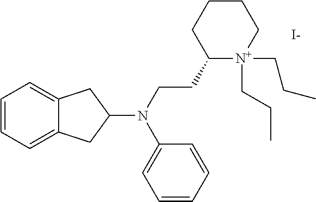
C1=CC=C2C(=C1)CC(N(CCC1[N+](CCC)(CCC)CCCC1)C1=CC=CC=C1)C2.[I-]
